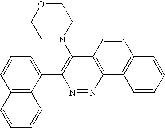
C1=CC=CC2=C1C1=C(C=C2)C(N2CCOCC2)=C(C2=CC=CC3=C2C=CC=C3)N=N1
